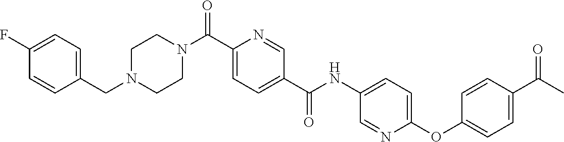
N(C(C1=CC=C(C(=O)N2CCN(CC3=CC=C(F)C=C3)CC2)N=C1)=O)C1=CC=C(OC2=CC=C(C(=O)C)C=C2)N=C1
